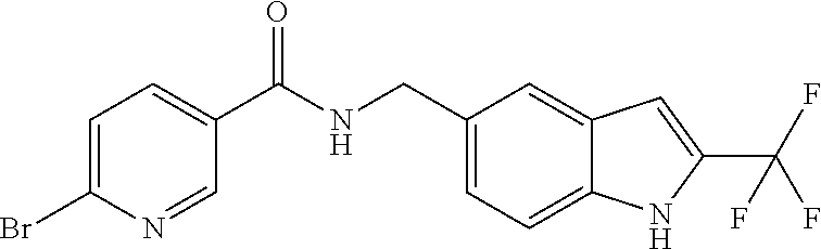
C1(CNC(C2=CC=C(Br)N=C2)=O)=CC=C2C(=C1)C=C(C(F)(F)F)N2
